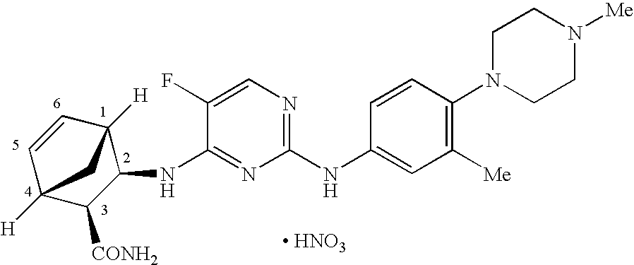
C1(NC2=CC([Me])=C(N3CCN([Me])CC3)C=C2)=NC=C(F)C(NC2C3([H])C=CC([H])(C2[CONH2])C3)=N1.[ HNO3]
